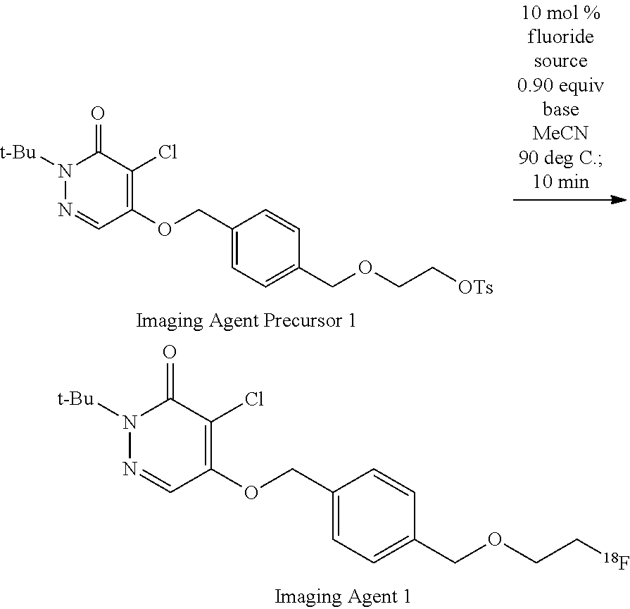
C1(OCC2=CC=C(COCC[18F])C=C2)=C(Cl)C(=O)N([t-Bu])N=C1.C1(OCC2=CC=C(COCC[OTs])C=C2)=C(Cl)C(=O)N([t-Bu])N=C1
